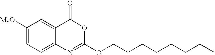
C1([MeO])=CC=C2C(=C1)C(=O)OC(OCCCCCCCC)=N2
